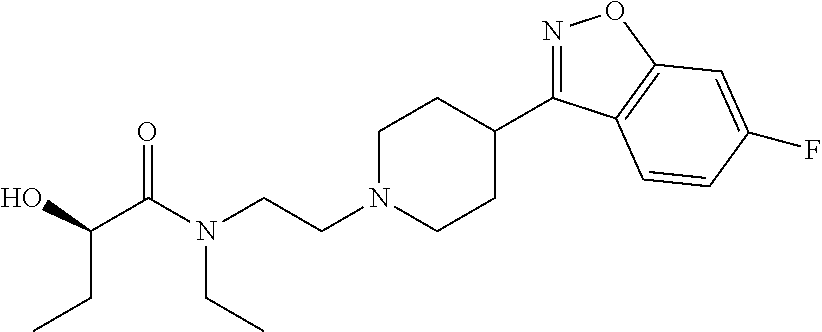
N1=C(C2CCN(CCN(C(C(O)CC)=O)CC)CC2)C2=C(O1)C=C(F)C=C2
